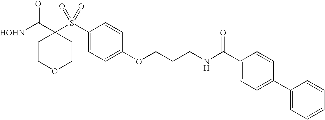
[HOHN]C(C1(S(C2=CC=C(OCCCNC(C3=CC=C(C4=CC=CC=C4)C=C3)=O)C=C2)(=O)=O)CCOCC1)=O
